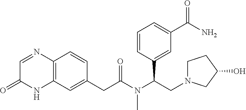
C12=C(C=C(CC(N(C(CN3CCC(O)C3)C3=CC(C(N)=O)=CC=C3)C)=O)C=C1)NC(=O)C=N2
